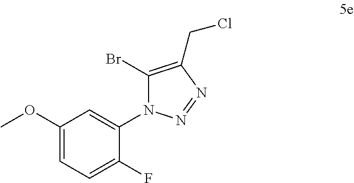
C1=C(OC)C=C(N2C(Br)=C(CCl)N=N2)C(F)=C1
